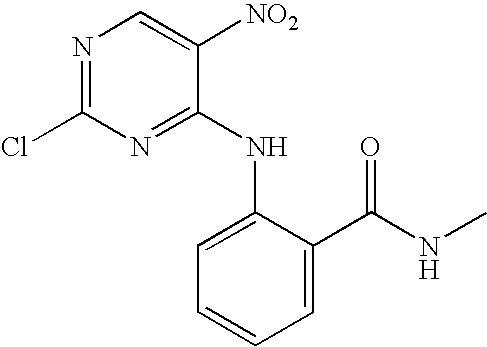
ClC1=NC=C([NO2])C(NC2=CC=CC=C2C(NC)=O)=N1
